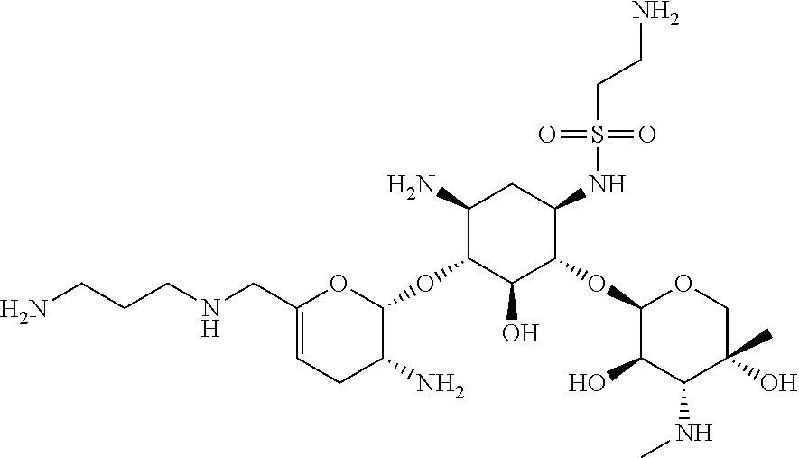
C1(CNCCCN)=CCC(N)C(OC2C(O)C(OC3C(O)C(NC)C(O)(C)CO3)C(NS(=O)(=O)CCN)CC2N)O1
